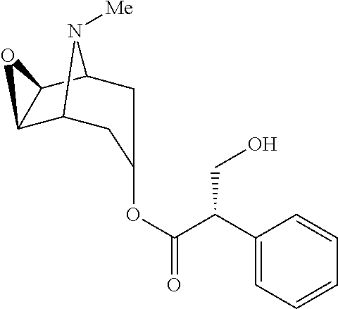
C12C3CC(OC(C(C4=CC=CC=C4)CO)=O)CC(C1O2)N3[Me]
